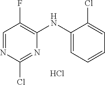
C1=NC(Cl)=NC(NC2=CC=CC=C2Cl)=C1F.Cl
